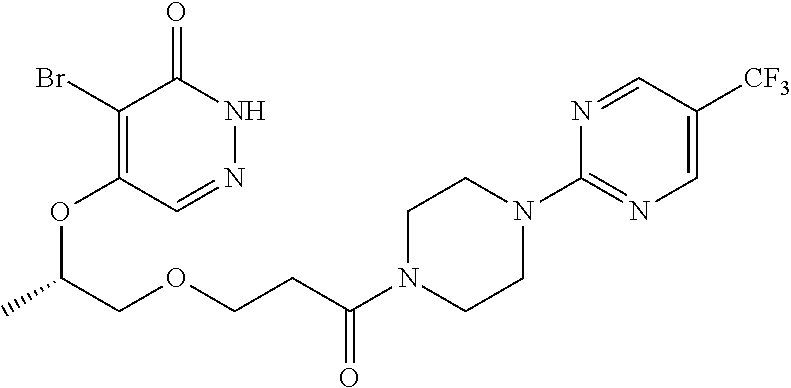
C1(Br)=C(OC(C)COCCC(N2CCN(C3=NC=C([CF3])C=N3)CC2)=O)C=NNC1=O
